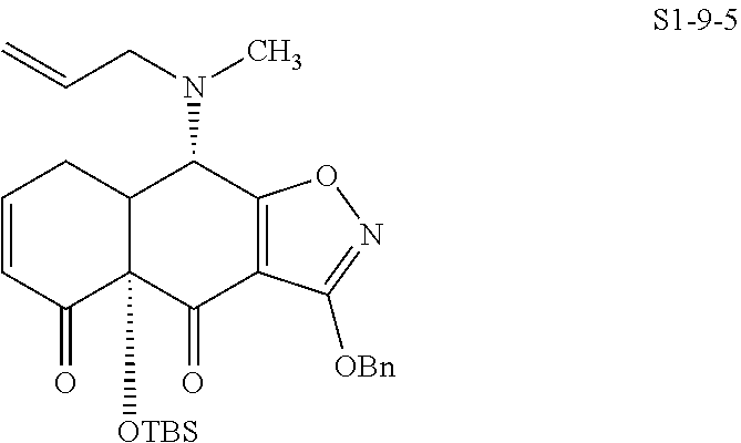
C12C([OTBS])(C(=O)C3=C(C1N(C)CC=C)ON=C3[OBn])C(=O)C=CC2
